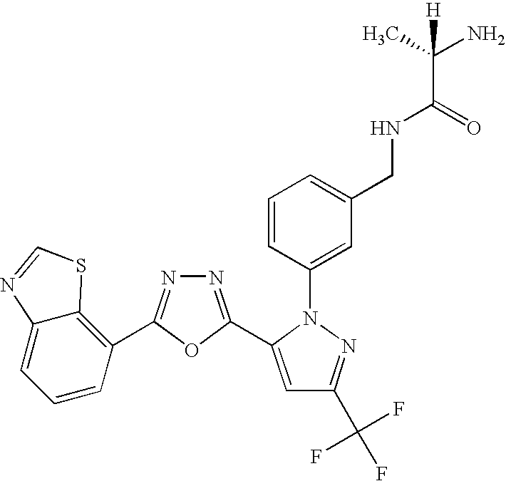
N1=C(C2=CC(C(F)(F)F)=NN2C2=CC(CNC(C(C)(N)[H])=O)=CC=C2)OC(C2=C3C(=CC=C2)N=CS3)=N1
